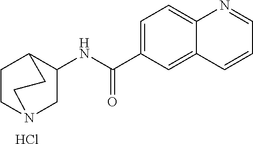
C1=C(C(NC2CN3CCC2CC3)=O)C=C2C(=C1)N=CC=C2.Cl
